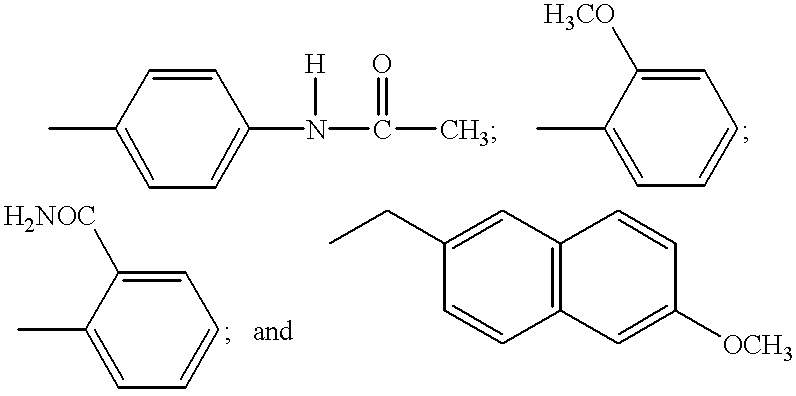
C1=CC(C)=CC=C1N(C(C)=O)[H].C1=CC=C([H3CO])C(C)=C1.C1=CC=C([H2NOC])C(C)=C1.C12=C(C=C(CC)C=C1)C=CC([OCH3])=C2
